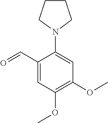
C1(C=O)=CC(OC)=C(OC)C=C1N1CCCC1
